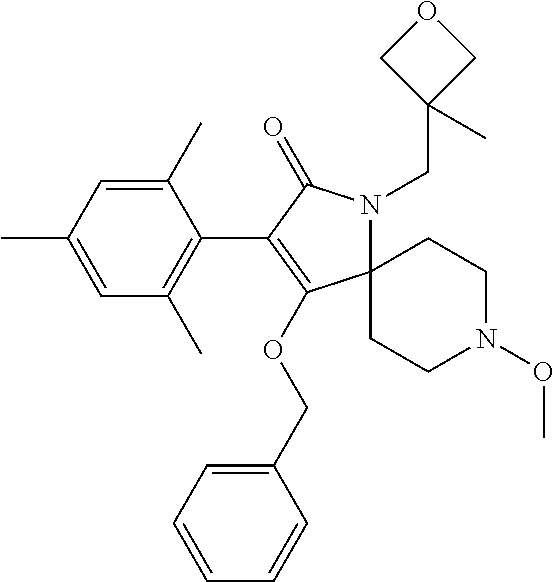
C12(N(CC3(C)COC3)C(=O)C(C3=C(C)C=C(C)C=C3C)=C1OCC1=CC=CC=C1)CCN(OC)CC2
